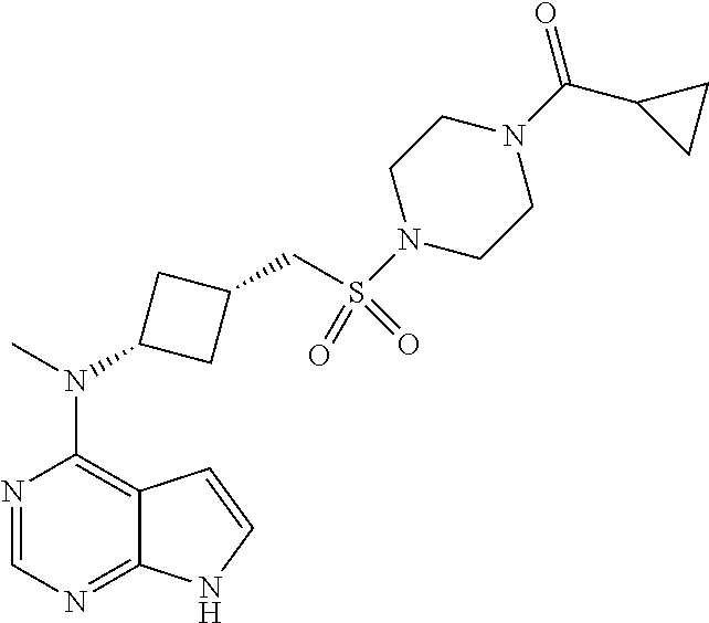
N1=CN=C2C(=C1N(C)C1CC(CS(=O)(=O)N3CCN(C(=O)C4CC4)CC3)C1)C=CN2
